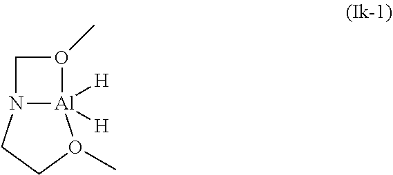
[Al]12([H])([H])N(CCO1C)CO2C
